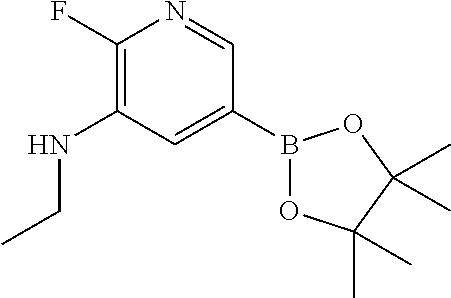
C1(F)=C(NCC)C=C(B2OC(C)(C)C(C)(C)O2)C=N1
